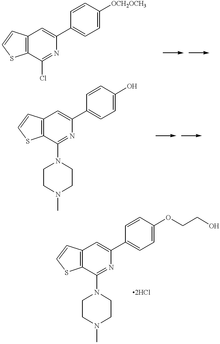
C12=C(C(Cl)=NC(C3=CC=C([OCH2OCH3])C=C3)=C1)SC=C2.C12=C(C(N3CCN(C)CC3)=NC(C3=CC=C(O)C=C3)=C1)SC=C2.C12=C(C(N3CCN(C)CC3)=NC(C3=CC=C(OCCO)C=C3)=C1)SC=C2.[2HCl]
